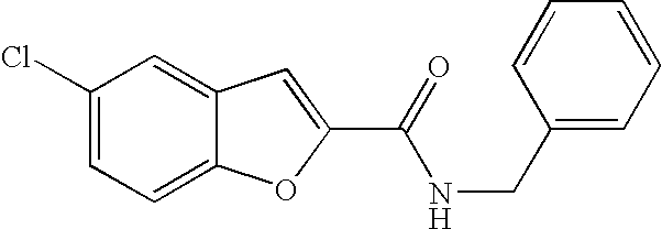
C1(C(=O)NCC2=CC=CC=C2)=CC2=CC(Cl)=CC=C2O1
